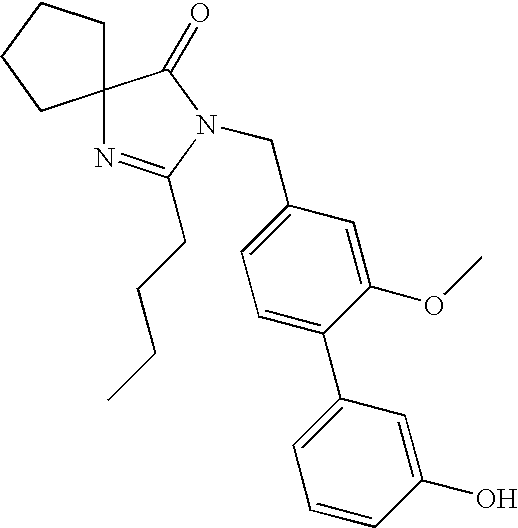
C1=C(CN2C(CCCC)=NC3(C2=O)CCCC3)C=C(OC)C(C2=CC=CC(O)=C2)=C1
